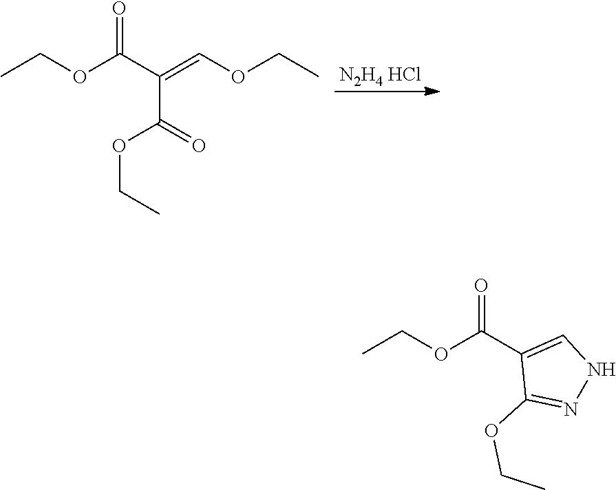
[N2H4 HCl].CCOC(=O)C(=COCC)C(=O)OCC.CCOC(=O)C1=CNN=C1OCC
